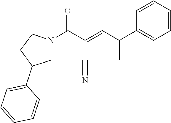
N1(C(C(=CC(C2=CC=CC=C2)C)C#N)=O)CC(C2=CC=CC=C2)CC1
